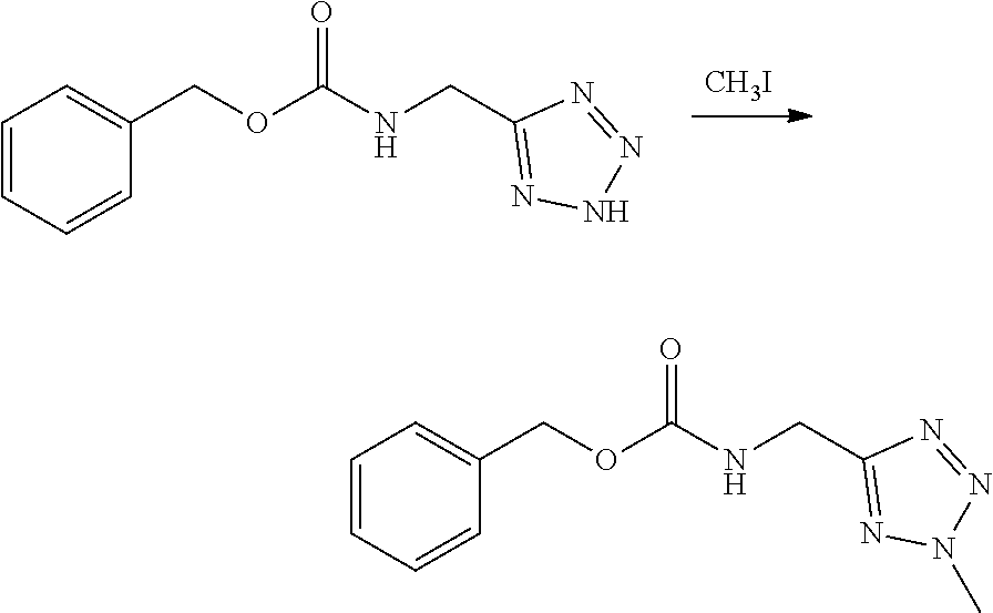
[CH3I].N(C(OCC1=CC=CC=C1)=O)CC1=NNN=N1.N(C(OCC1=CC=CC=C1)=O)CC1=NN(C)N=N1
